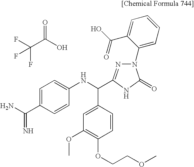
FC(C(O)=O)(F)F.C1=C(C(=N)N)C=CC(NC(C2=CC(OC)=C(OCCOC)C=C2)C2=NN(C3=CC=CC=C3C(=O)O)C(=O)N2)=C1
